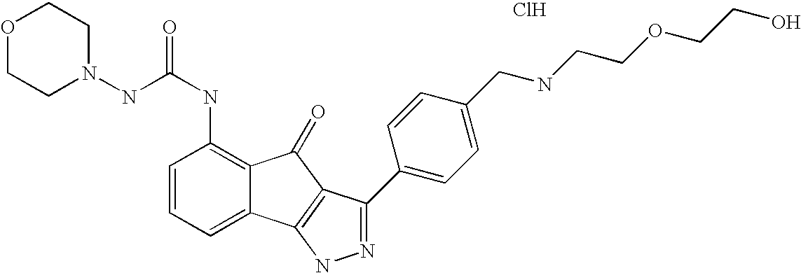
C(NC1=C2C(=CC=C1)C1=C(C2=O)C(C2=CC=C(CNCCOCCO)C=C2)=NN1)(=O)NN1CCOCC1.Cl
